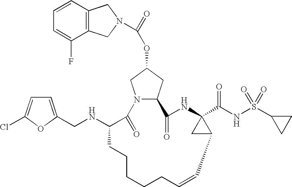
C12=C(C=CC=C1F)CN(C(=O)OC1CN3C(C1)C(=O)NC1(C(NS(C4CC4)(=O)=O)=O)CC1C=CCCCCCC(NCC1=CC=C(Cl)O1)C3=O)C2
